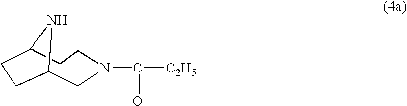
C12CN(C([C2H5])=O)CCC(N1)CC2
